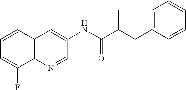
C12=C(N=CC(NC(C(CC3=CC=CC=C3)C)=O)=C1)C(F)=CC=C2
